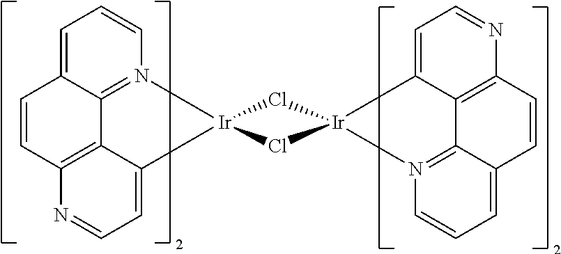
C1=C2C3=N(C=C1)[Ir]1(C4=CC=NC(=C34)C=C2)Cl[Ir]2(Cl1)N1=C3C(=CC=C1)C=CC1=C3C2=CC=N1
